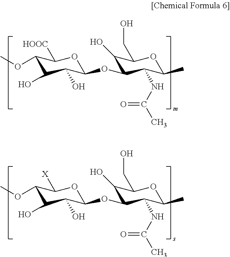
C1(OC)C(O)C(O)C(OC2C(O)C(CO)OC(C)C2NC(C)=O)OC1[HOOC].C1(OC)C(O)C(O)C(OC2C(O)C(CO)OC(C)C2NC(C)=O)OC1[X]
